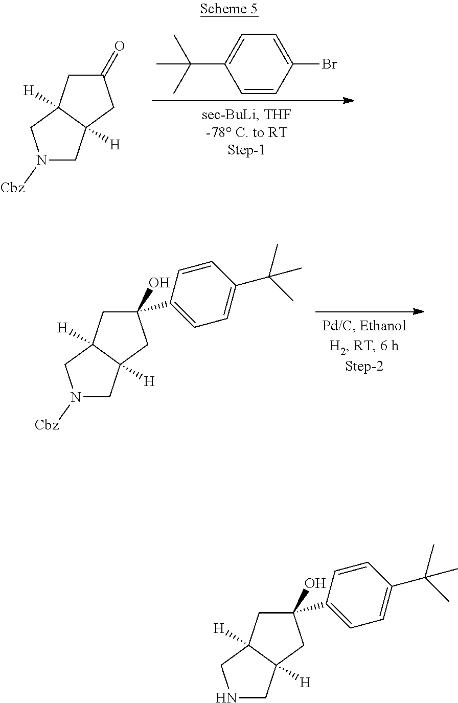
N1([Cbz])CC2([H])C([H])(C1)CC(=O)C2.C1=CC(Br)=CC=C1C(C)(C)C.N1([Cbz])CC2([H])C([H])(C1)CC(O)(C1=CC=C(C(C)(C)C)C=C1)C2.N1CC2([H])C([H])(C1)CC(O)(C1=CC=C(C(C)(C)C)C=C1)C2
